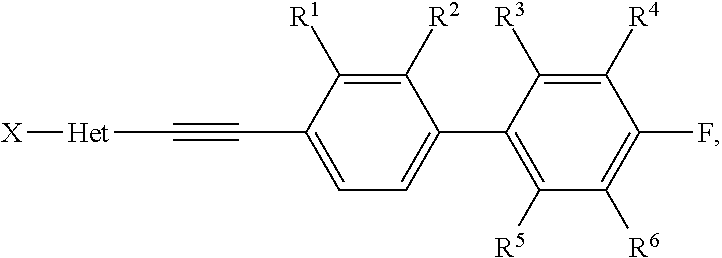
C1([R2])=C([R1])C(C#C[Het][X])=CC=C1C1=C([R5])C([R6])=C(F)C([R4])=C1[R3]
